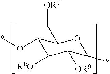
C1(O*)C([R8O])C([OR9])C(*)OC1C[OR7]
